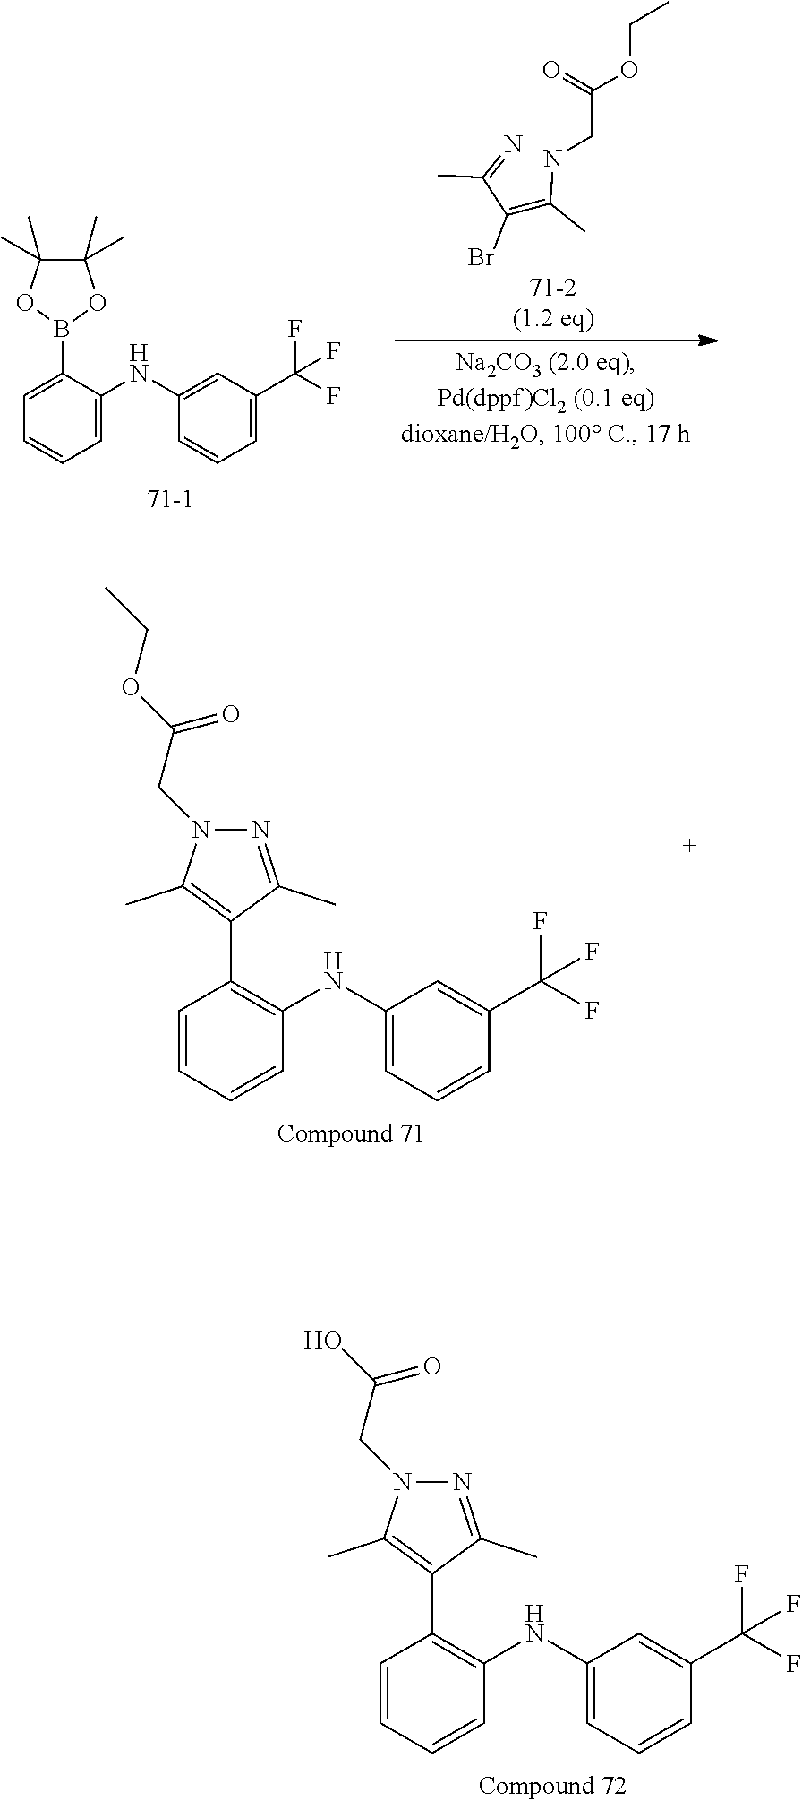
C1=C(B2OC(C)(C)C(C)(C)O2)C(NC2=CC(C(F)(F)F)=CC=C2)=CC=C1.C(=C(NCC(OCC)=O)C)(C(=N)C)Br.C1=CC=CC(NC2=CC=CC(C(F)(F)F)=C2)=C1C1=C(C)N(CC(OCC)=O)N=C1C.C1=CC=CC(NC2=CC=CC(C(F)(F)F)=C2)=C1C1=C(C)N(CC(O)=O)N=C1C
